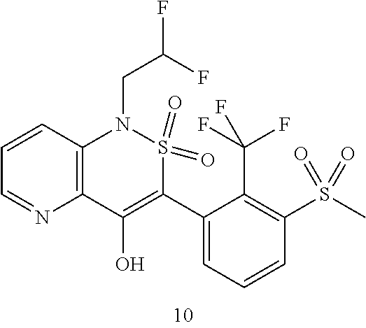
C1=C(C2=C(O)C3=C(C=CC=N3)N(CC(F)F)S2(=O)=O)C(C(F)(F)F)=C(S(C)(=O)=O)C=C1
